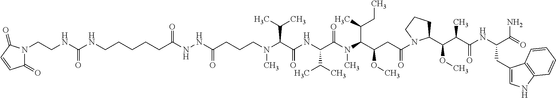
CN(CCCC(=O)NNC(=O)CCCCCNC(=O)NCCN1C(=O)C=CC1=O)C(C(NC(C(N(C(C(CC(=O)N1C(C(OC)C(C)C(=O)NC(CC2=CNC3=C2C=CC=C3)C(N)=O)CCC1)OC)C(C)CC)C)=O)C(C)C)=O)C(C)C
